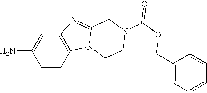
C1(N)=CC2=C(C=C1)N1C(=N2)CN(C(OCC2=CC=CC=C2)=O)CC1
